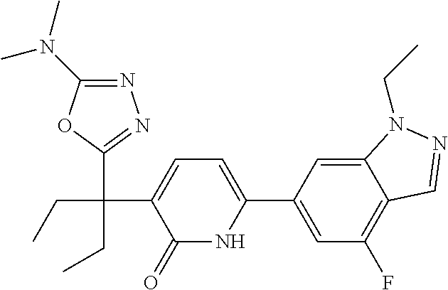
C1(C2=CC(F)=C3C(=C2)N(CC)N=C3)=CC=C(C(CC)(C2=NN=C(N(C)C)O2)CC)C(=O)N1
